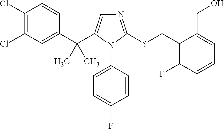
C1(C(C2=CN=C(SCC3=C(F)C=CC=C3CO)N2C2=CC=C(F)C=C2)(C)C)=CC(Cl)=C(Cl)C=C1
